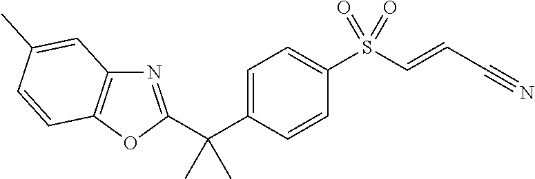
C1=C(C(C)(C)C2=NC3=C(O2)C=CC(C)=C3)C=CC(S(C=CC#N)(=O)=O)=C1
